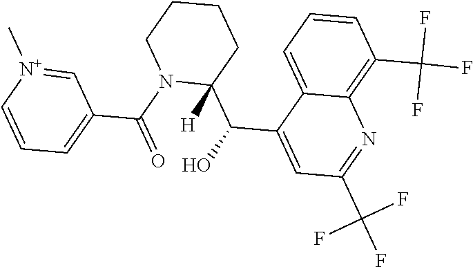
C1=[N+](C)C=CC=C1C(N1C(C(O)C2=CC(C(F)(F)F)=NC3=C(C(F)(F)F)C=CC=C23)([H])CCCC1)=O
